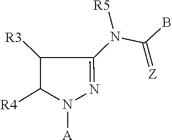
[A]N1N=C(N(C(=[Z])B)[R5])C([R3])C1[R4]
